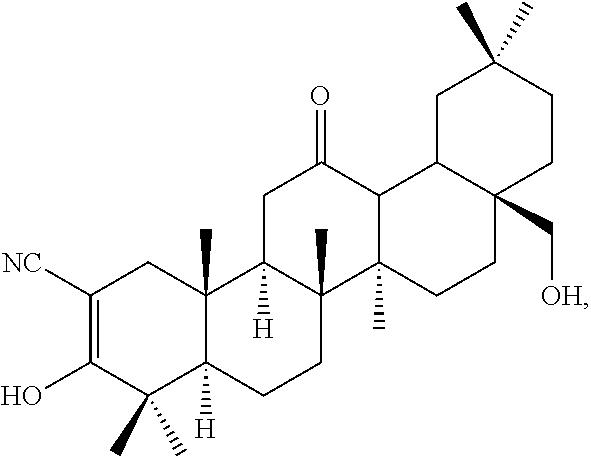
C1([NC])=C(O)C(C)(C)C2([H])C(C)(C1)C1([H])C(C)(CC2)C2(C)C(C(=O)C1)C1C(C[OH])(CC2)CCC(C)(C)C1
